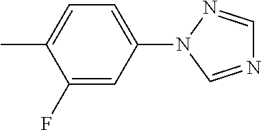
C1(F)=CC(N2C=NC=N2)=CC=C1C
